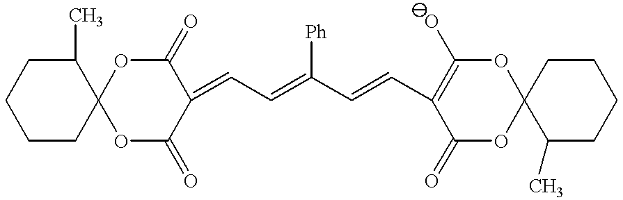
O1C(=O)C(=CC=C(C=CC2=C(O)OC3(OC2=O)C(C)CCCC3)[Ph])C(=O)OC12C(C)CCCC2
